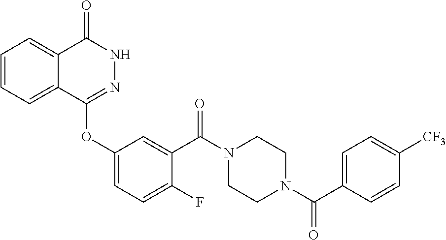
C1=CC=C2C(=C1)C(=O)NN=C2OC1=CC=C(F)C(C(N2CCN(C(=O)C3=CC=C([CF3])C=C3)CC2)=O)=C1
